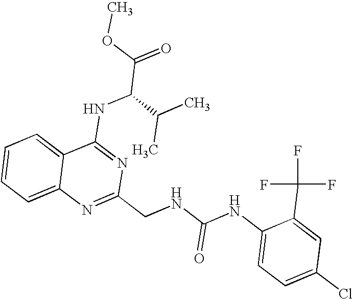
C12=CC=CC=C1N=C(CNC(NC1=CC=C(Cl)C=C1C(F)(F)F)=O)N=C2NC(C(=O)OC)C(C)C
